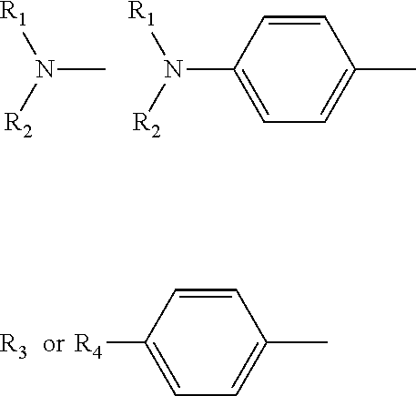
[R3].[R4]C1=CC=C(C)C=C1.N(C)([R2])[R1].N(C1=CC=C(C)C=C1)([R2])[R1]
